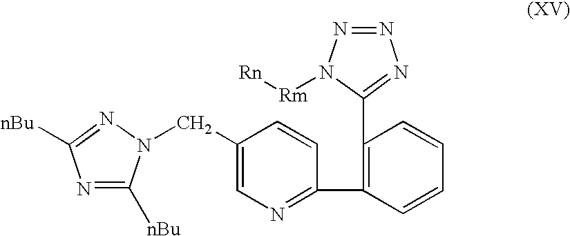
N1=C([nBu])N(CC2=CN=C(C3=C(C4=NN=NN4[Rm][Rn])C=CC=C3)C=C2)N=C1[nBu]
